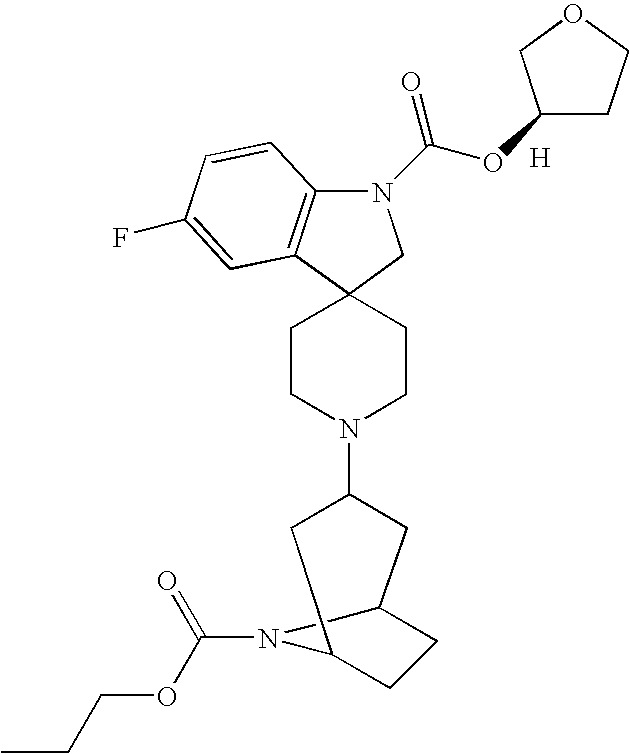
N1(C(OC2CCOC2)=O)C2=C(C3(C1)CCN(C1CC4CCC(C1)N4C(=O)OCCC)CC3)C=C(F)C=C2.[H]
